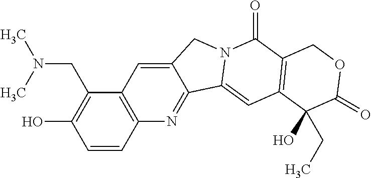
C1=CC2=C(C(CN(C)C)=C1O)C=C1C(=N2)C2=CC3=C(C(=O)N2C1)COC(=O)C3(CC)O
